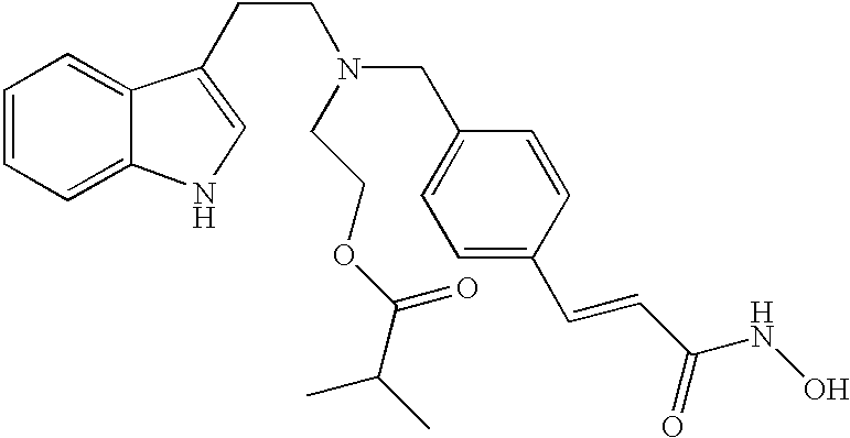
C1=CC=C2C(=C1)C(CCN(CC1=CC=C(C=CC(NO)=O)C=C1)CCOC(C(C)C)=O)=CN2
